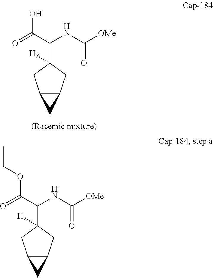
C12C(CC(C(C(=O)O)NC([OMe])=O)([H])C1)C2.C12C(CC(C(C(=O)OCC)NC([OMe])=O)([H])C1)C2
